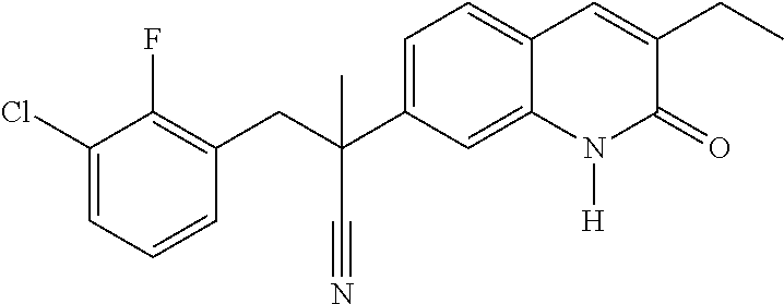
C(C1=C(F)C(Cl)=CC=C1)C(C#N)(C1=CC=C2C(=C1)N([H])C(=O)C(CC)=C2)C
